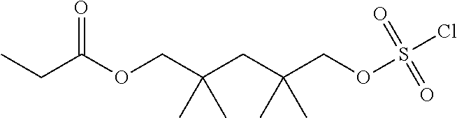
CCC(OCC(CC(COS(Cl)(=O)=O)(C)C)(C)C)=O
